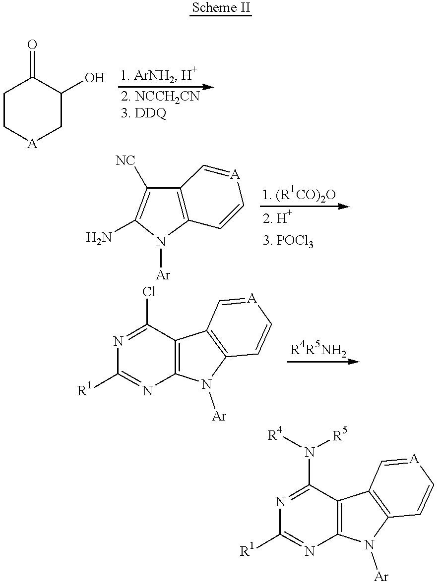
C1C[A]CC(O)C1=O.C12=C(C([NC])=C(N)N1[Ar])C=[A]C=C2.N1=C(Cl)C2=C(N=C1[R1])N([Ar])C1=C2C=[A]C=C1.N1=C(N([R4])[R5])C2=C(N=C1[R1])N([Ar])C1=C2C=[A]C=C1
